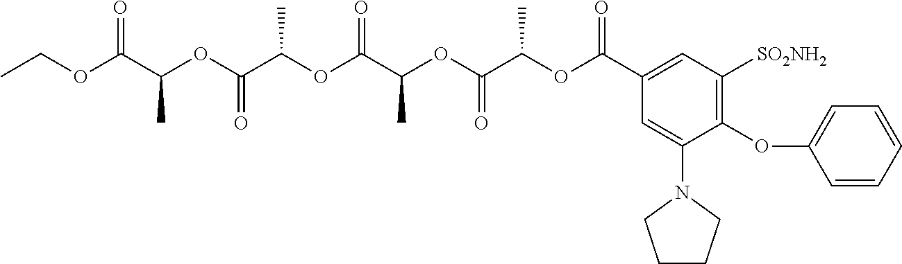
CCOC(C(OC(C(OC(C(OC(C(OC(C1=CC([SO2NH2])=C(OC2=CC=CC=C2)C(N2CCCC2)=C1)=O)C)=O)C)=O)C)=O)C)=O
